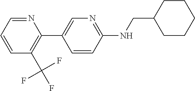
C1=CC=NC(C2=CN=C(NCC3CCCCC3)C=C2)=C1C(F)(F)F
